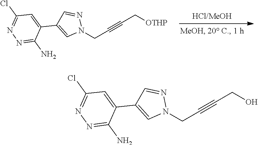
N1(CC#CC[OTHP])N=CC(C2=CC(Cl)=NN=C2N)=C1.N1(CC#CCO)N=CC(C2=CC(Cl)=NN=C2N)=C1
